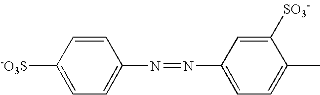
C1=CC(N=NC2=CC=C(C)C([SO3-])=C2)=CC=C1[-O3S]
